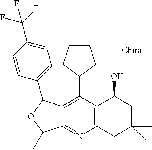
C1CCC(C2=C3C(=NC4=C2C(O)CC(C)(C)C4)C(C)OC3C2=CC=C(C(F)(F)F)C=C2)C1
